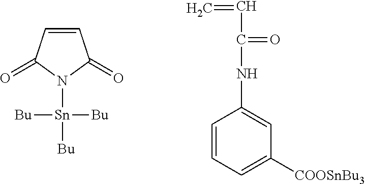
C1=CC(=O)N([Sn]([Bu])([Bu])[Bu])C1=O.C=CC(NC1=CC([COOSnBu3])=CC=C1)=O
